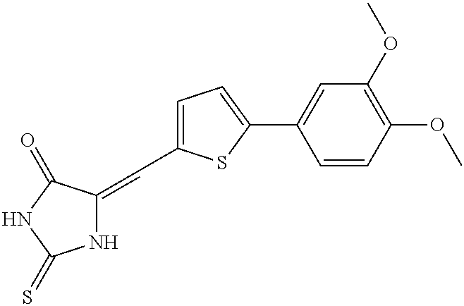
C1=C(C=C2NC(=S)NC2=O)SC(C2=CC(OC)=C(OC)C=C2)=C1
